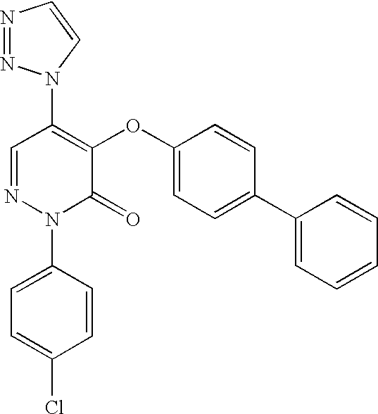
C1(N2N=NC=C2)=C(OC2=CC=C(C3=CC=CC=C3)C=C2)C(=O)N(C2=CC=C(Cl)C=C2)N=C1
